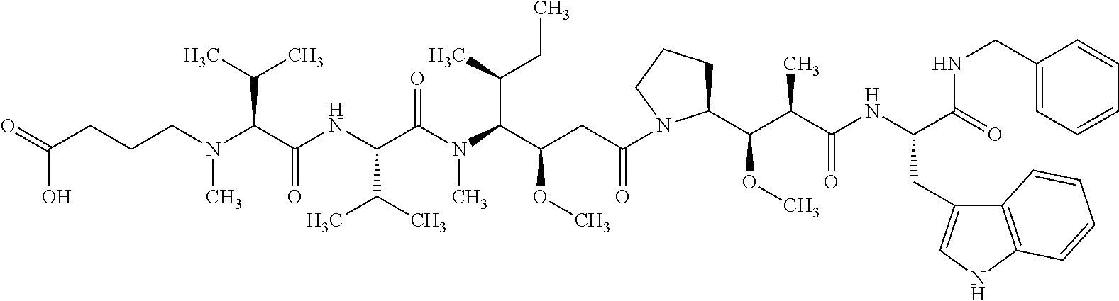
C1(C(OC)C(C(NC(C(=O)NCC2=CC=CC=C2)CC2=CNC3=C2C=CC=C3)=O)C)CCCN1C(CC(C(N(C(C(NC(C(N(CCCC(=O)O)C)C(C)C)=O)C(C)C)=O)C)C(C)CC)OC)=O
